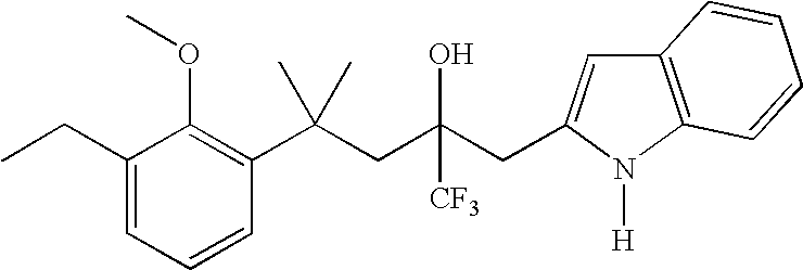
C1(CC)=CC=CC(C(CC(CC2=CC3=C(N2[H])C=CC=C3)(O)[CF3])(C)C)=C1OC
